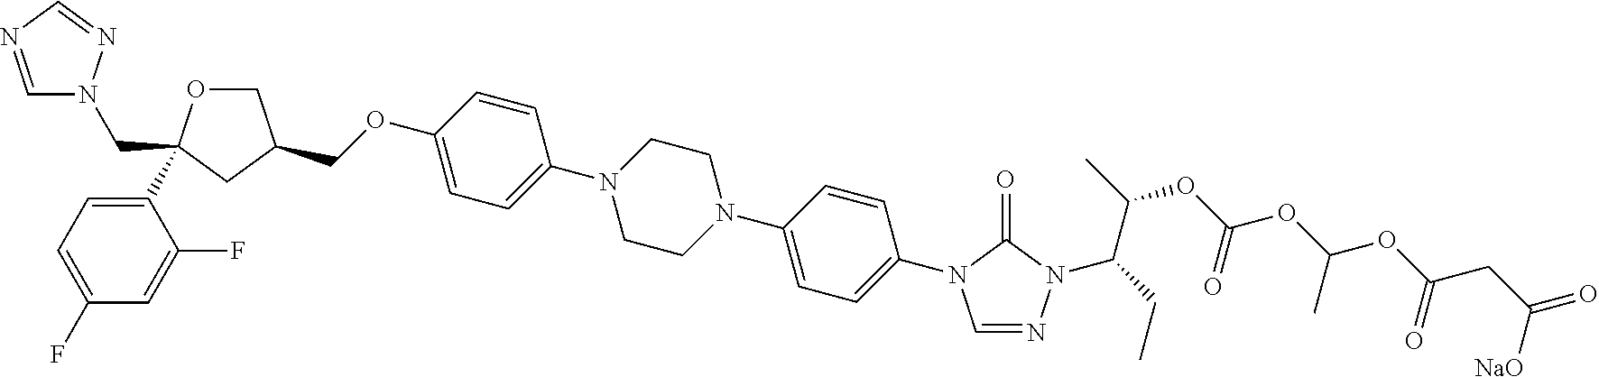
C(OC1=CC=C(N2CCN(C3=CC=C(N4C=NN(C(C(C)OC(OC(OC(CC(=O)[NaO])=O)C)=O)CC)C4=O)C=C3)CC2)C=C1)C1COC(C2=CC=C(F)C=C2F)(CN2C=NC=N2)C1
